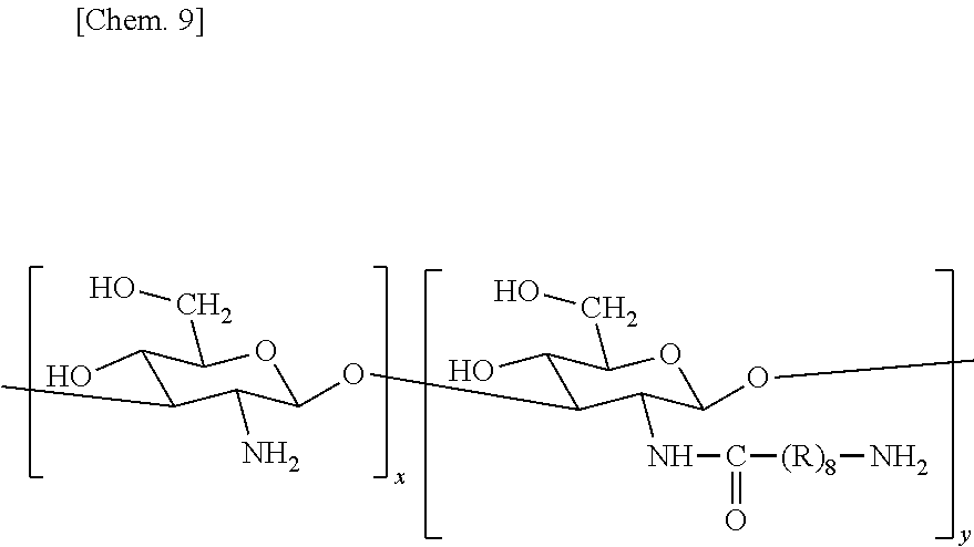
C1(O)C(C)C(N)C(OC2C(O)C(CO)OC(OC)C2NC(=O)[(R)8]N)OC1CO
